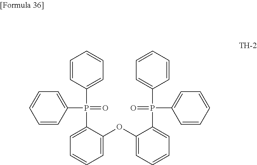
C1=CC(P(C2=CC=CC=C2)(=O)C2=CC=CC=C2OC2=CC=CC=C2P(C2=CC=CC=C2)(C2=CC=CC=C2)=O)=CC=C1
